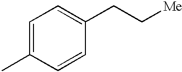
C1=C(C)C=CC(CC[Me])=C1
